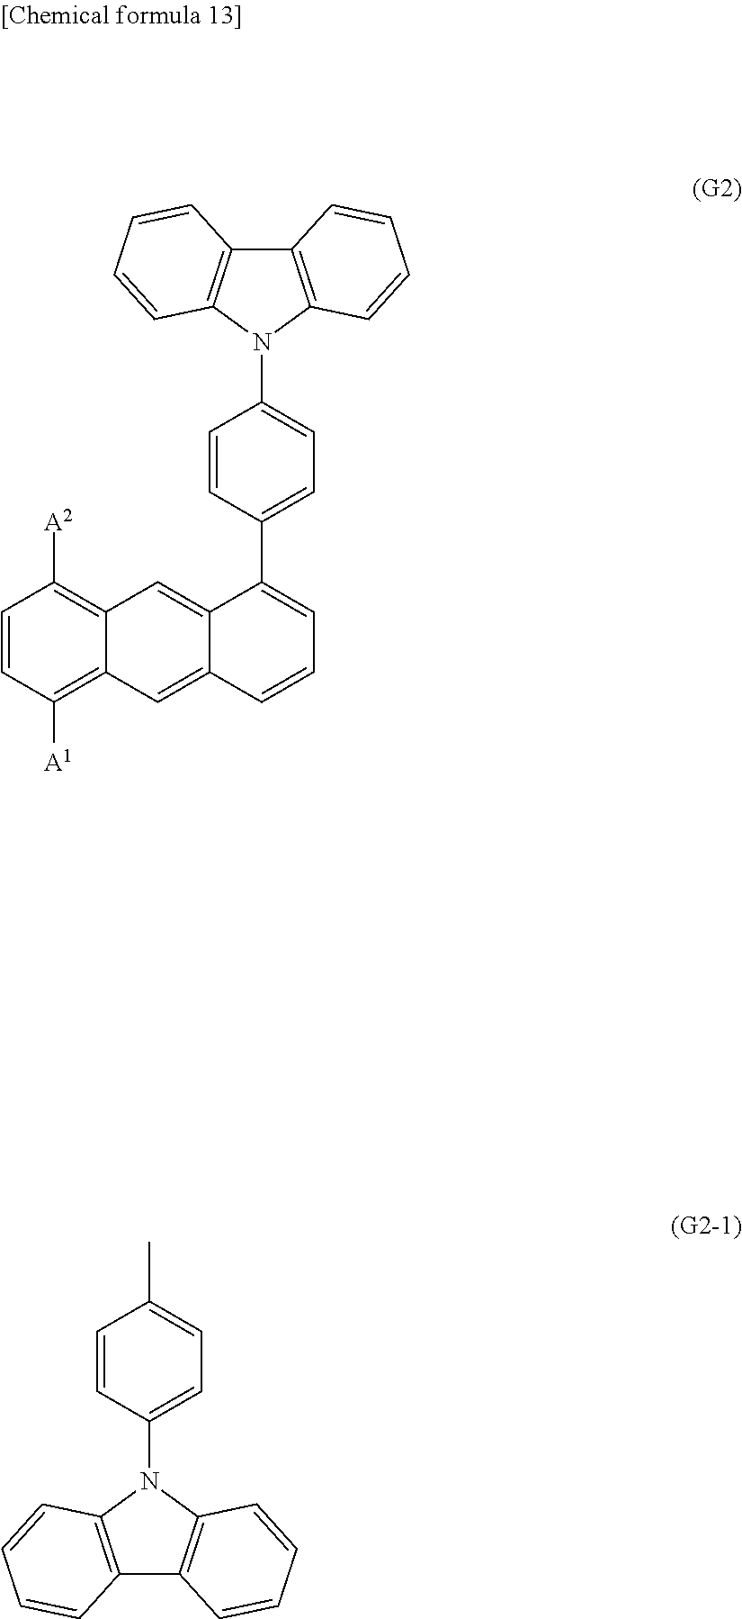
C1=CC([A1])=C2C(=C1[A2])C=C1C(=C2)C=CC=C1C1=CC=C(N2C3=C(C4=C2C=CC=C4)C=CC=C3)C=C1.CC1=CC=C(N2C3=C(C4=C2C=CC=C4)C=CC=C3)C=C1
